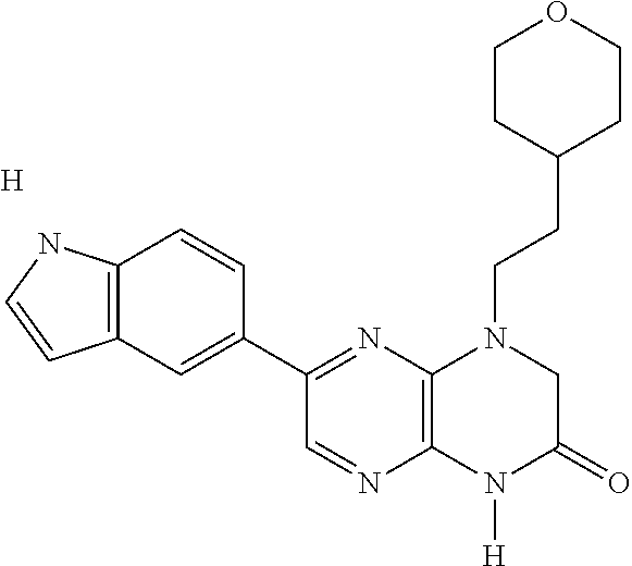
C12=C(N([H])C(=O)CN1CCC1CCOCC1)N=CC(C1=CC3=C(C=C1)NC=C3)=N2.[H]
